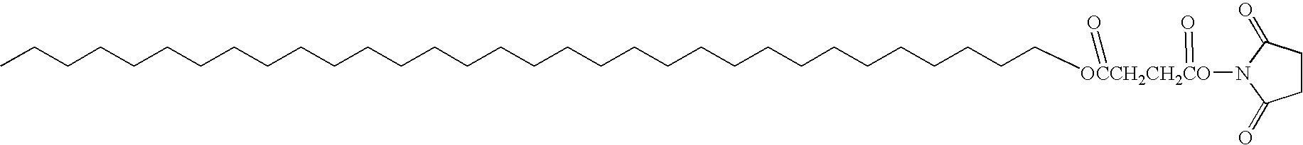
CCCCCCCCCCCCCCCCCCCCCCCCCCCCCCCC[OCCH2CH2CO](N1C(=O)CCC1=O)(=O)=O
